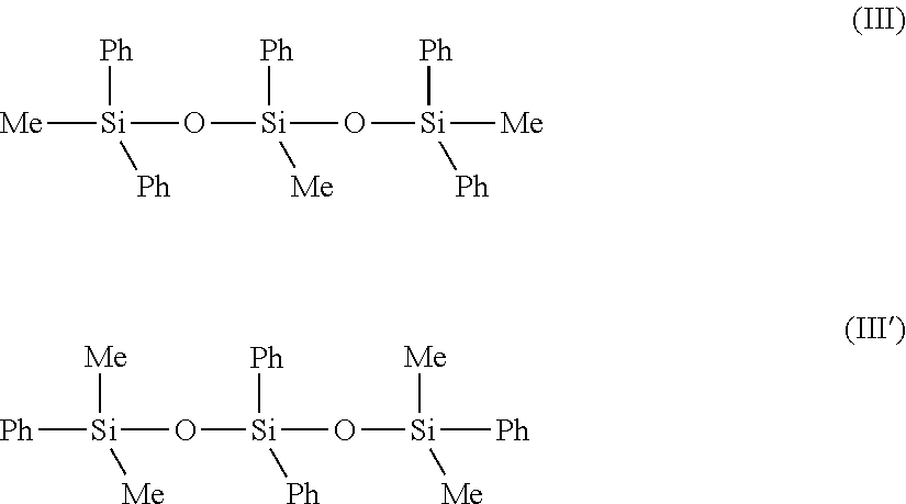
[Me][Si]([Ph])(O[Si](O[Si]([Me])([Ph])[Ph])([Ph])[Me])[Ph].[Ph][Si]([Me])(O[Si](O[Si]([Ph])([Me])[Me])([Ph])[Ph])[Me]
